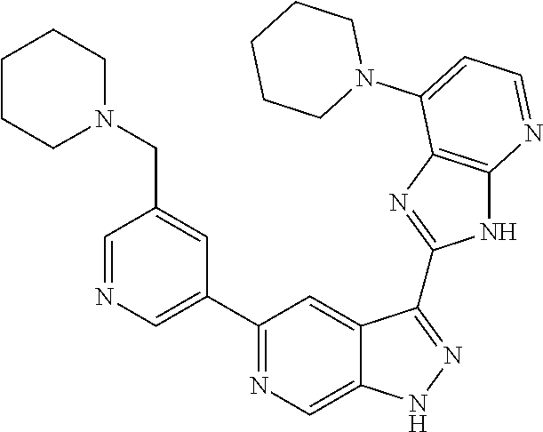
C1=NC=C(C2=NC=C3C(=C2)C(C2=NC4=C(N2)N=CC=C4N2CCCCC2)=NN3)C=C1CN1CCCCC1
